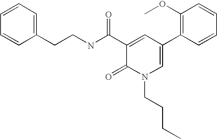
C(CNC(C1=CC(C2=C(OC)C=CC=C2)=CN(CCCC)C1=O)=O)C1=CC=CC=C1
